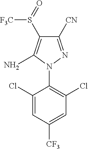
C1([CN])=NN(C2=C(Cl)C=C([CF3])C=C2Cl)C(N)=C1S(=O)[F3C]
